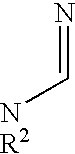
[NR2]C=N
